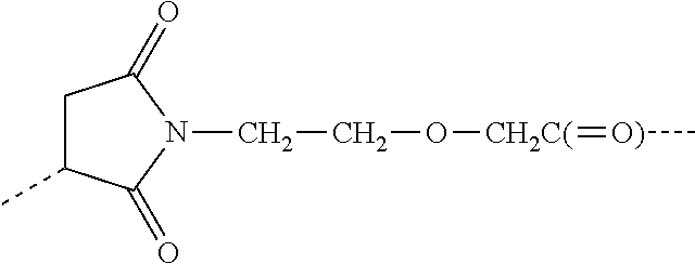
C1C(C)C(=O)N(CCO[CH2C(]=[O)]C)C1=O
